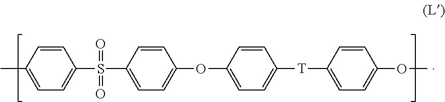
C1=C(C)C=CC(S(=O)(=O)C2=CC=C(OC3=CC=C([T]C4=CC=C(OC)C=C4)C=C3)C=C2)=C1
